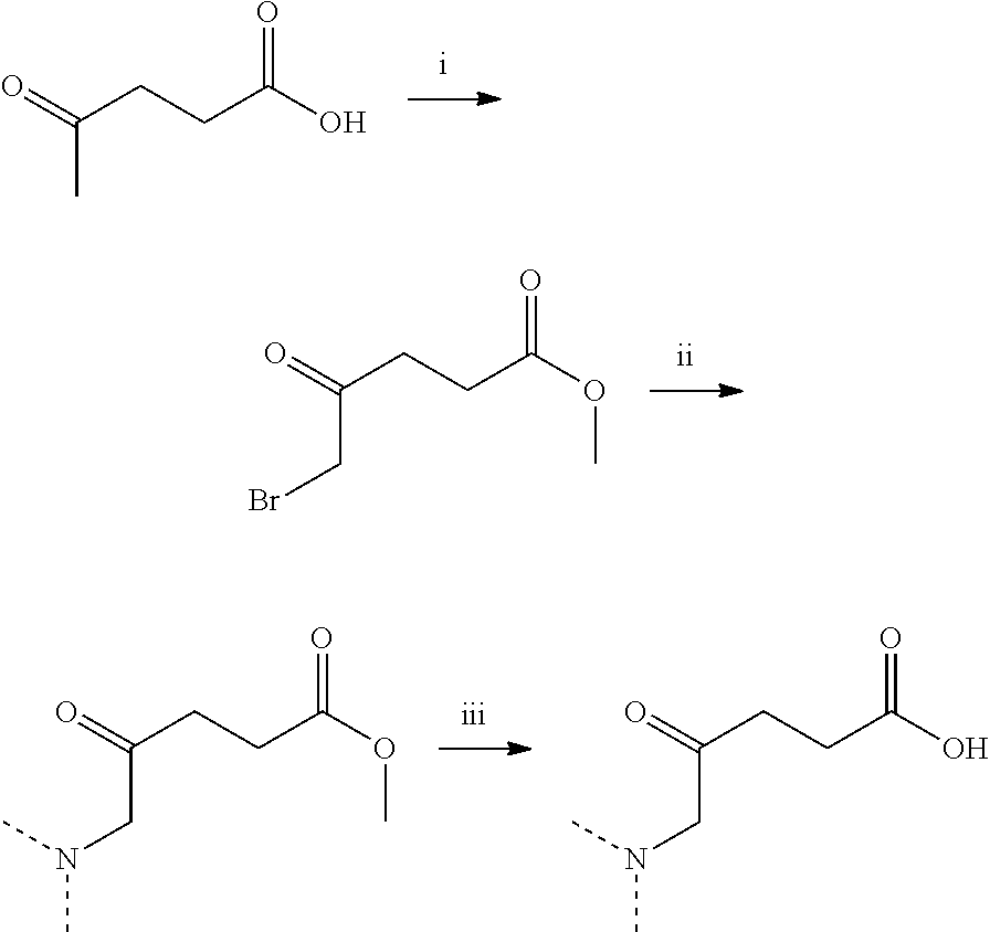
O=C(CCC(O)=O)C.O=C(CCC(OC)=O)CBr.O=C(CCC(OC)=O)CN(C)C.O=C(CCC(O)=O)CN(C)C
